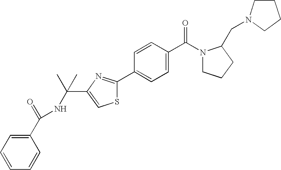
C1CN(CC2N(C(C3=CC=C(C4=NC(C(NC(C5=CC=CC=C5)=O)(C)C)=CS4)C=C3)=O)CCC2)CC1
